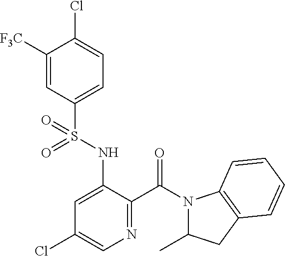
C1([F3C])=CC(S(NC2=CC(Cl)=CN=C2C(N2C(C)CC3=C2C=CC=C3)=O)(=O)=O)=CC=C1Cl
